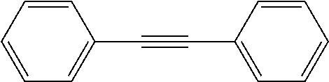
C1=CC=C(C#CC2=CC=CC=C2)C=C1
